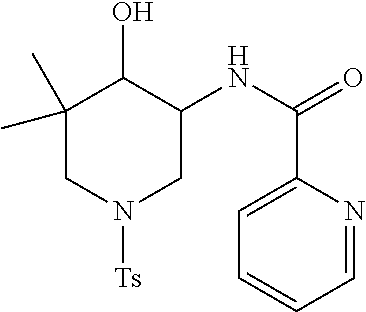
C1=C(C(=O)NC2C(O)C(C)(C)CN([Ts])C2)N=CC=C1
